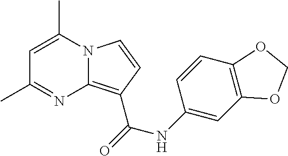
C1=C(C)N2C(=C(C(NC3=CC4=C(C=C3)OCO4)=O)C=C2)N=C1C
